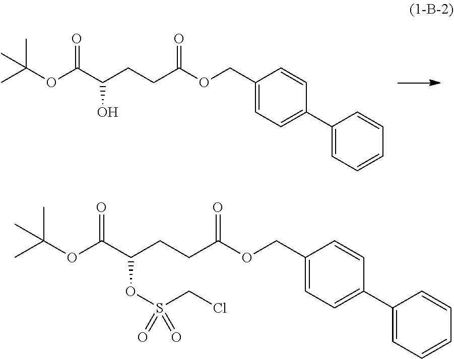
C(CCC(=O)OCC1=CC=C(C2=CC=CC=C2)C=C1)(C(=O)OC(C)(C)C)O.C(CCC(=O)OCC1=CC=C(C2=CC=CC=C2)C=C1)(C(OC(C)(C)C)=O)OS(CCl)(=O)=O
